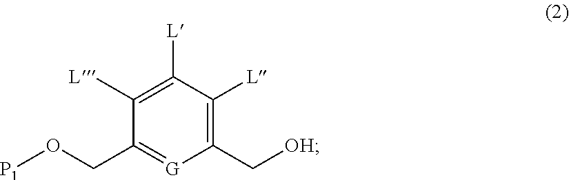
C1(C[OH])=C([L])C([L])=C([L])C(CO[P1])=[G]1
